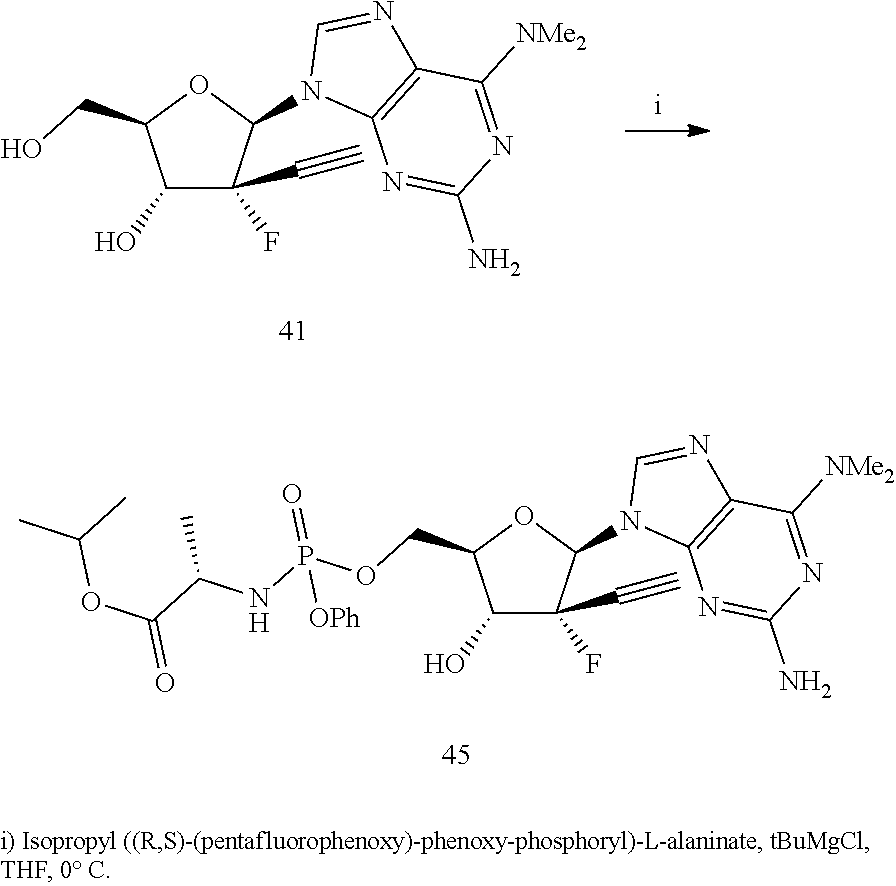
C1(O)C(F)(C#C)C(N2C3=C(N=C2)C([NMe2])=NC(N)=N3)OC1COP(NC(C(OC(C)C)=O)C)(=O)[OPh].C1(O)C(F)(C#C)C(N2C3=C(N=C2)C([NMe2])=NC(N)=N3)OC1CO
